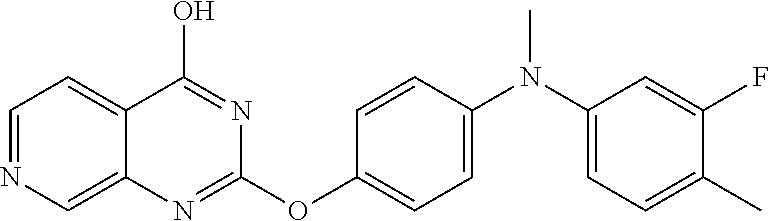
C1=NC=C2C(=C1)C(O)=NC(OC1=CC=C(N(C3=CC=C(C)C(F)=C3)C)C=C1)=N2
